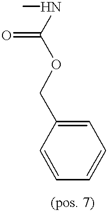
N(C(OCC1=CC=CC=C1)=O)C
